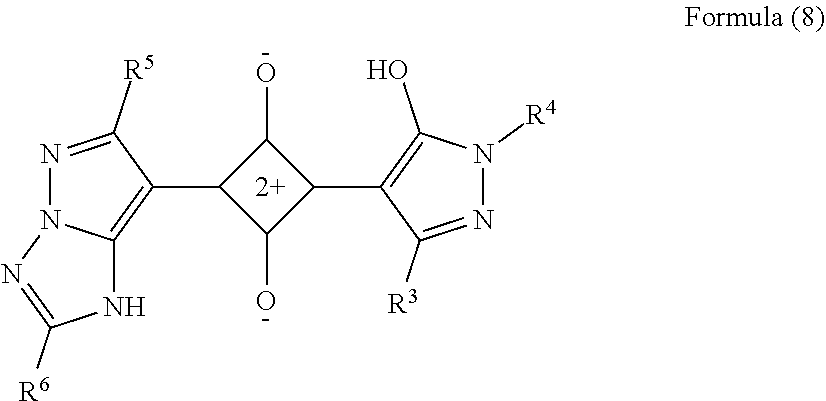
C1(C2C(O)C(C3=C4N(N=C3[R5])N=C([R6])N4)C2O)=C(O)N([R4])N=C1[R3]
